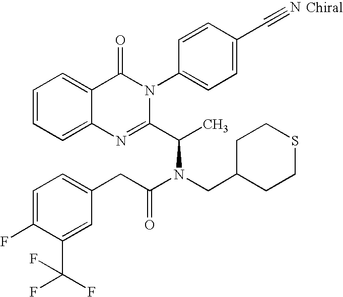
C12=CC=CC=C1C(=O)N(C1=CC=C(C#N)C=C1)C(C(C)N(CC1CCSCC1)C(CC1=CC=C(F)C(C(F)(F)F)=C1)=O)=N2
